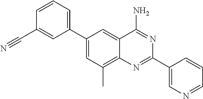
C1(C2=CC=CC(C#N)=C2)=CC(C)=C2C(=C1)C(N)=NC(C1=CN=CC=C1)=N2
